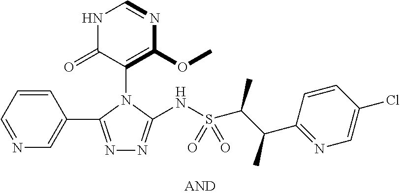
N1C(=O)C(N2C(C3=CN=CC=C3)=NN=C2NS(C(C(C2=NC=C(Cl)C=C2)C)C)(=O)=O)=C(OC)N=C1
